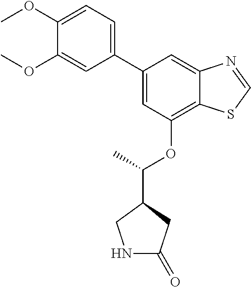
C1(C2=CC(OC(C3CC(=O)NC3)C)=C3C(=C2)N=CS3)=CC=C(OC)C(OC)=C1
